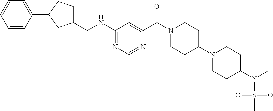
C1(NCC2CCC(C3=CC=CC=C3)C2)=NC=NC(C(N2CCC(N3CCC(N(C)S(=O)(=O)C)CC3)CC2)=O)=C1C
